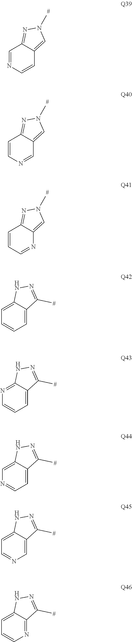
C1=CN=CC2=NN(C)C=C12.C1=NC=CC2=NN(C)C=C12.N1=CC=CC2=NN(C)C=C12.C1=C2C(=CC=C1)NN=C2C.C1=C2C(=NC=C1)NN=C2C.C1=C2C(=CN=C1)NN=C2C.C1=C2C(=CC=N1)NN=C2C.N1=C2C(=CC=C1)NN=C2C
